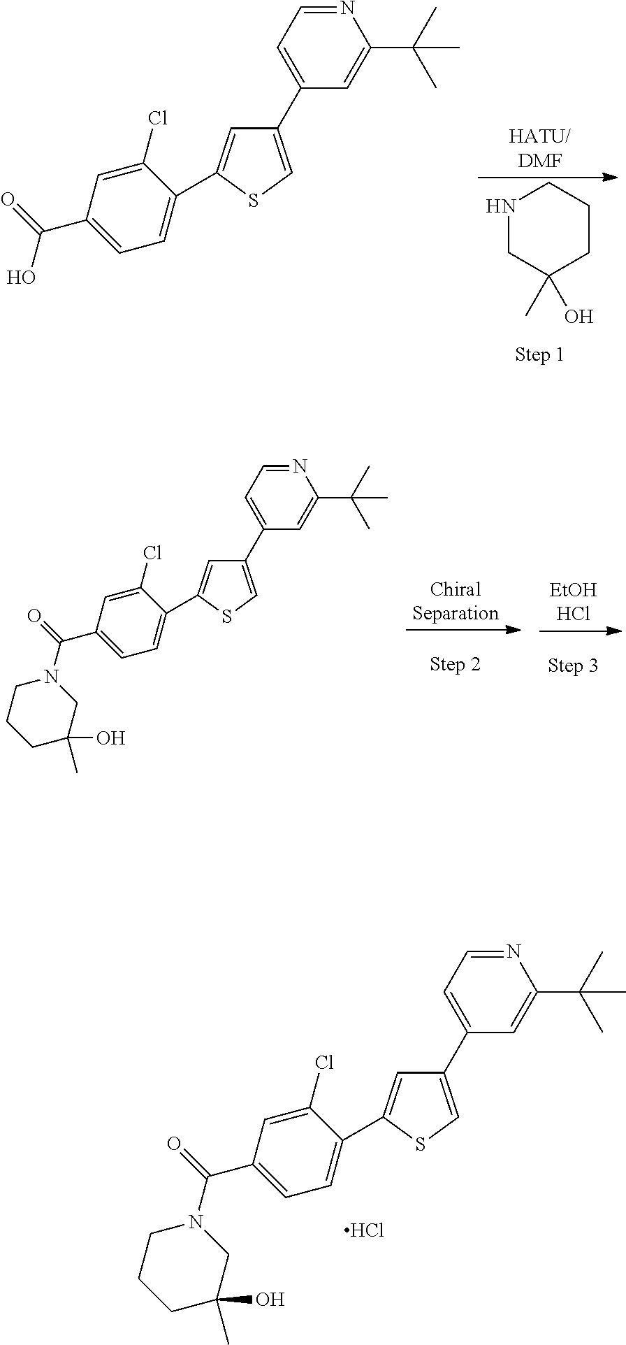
C1(C2=CC=NC(C(C)(C)C)=C2)=CSC(C2=CC=C(C(=O)N3CCCC(O)(C)C3)C=C2Cl)=C1.Cl.N1CC(C)(O)CCC1.C1(C2=CC=NC(C(C)(C)C)=C2)=CSC(C2=CC=C(C(=O)O)C=C2Cl)=C1.C1(C2=CC=NC(C(C)(C)C)=C2)=CSC(C2=CC=C(C(=O)N3CCCC(O)(C)C3)C=C2Cl)=C1
